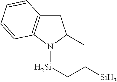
C1C2=C(N([Si]CC[Si])C1C)C=CC=C2
